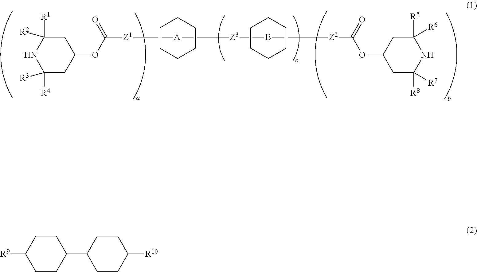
C1([R4])([R3])CC(OC([Z1][A][Z3]B[Z2]C(OC2CC([R8])([R7])NC([R5])([R6])C2)=O)=O)CC([R1])([R2])N1.C1CCCCC1.C1CCCCC1.[R9]C1CCC(C2CCC([R10])CC2)CC1
